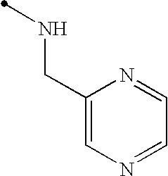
C1(CNC)=CN=CC=N1
